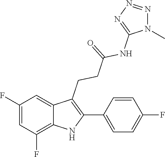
N1=C(NC(CCC2=C(C3=CC=C(F)C=C3)NC3=C(F)C=C(F)C=C23)=O)N(C)N=N1
